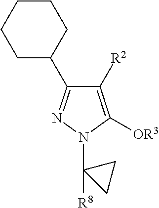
C1([R2])=C([OR3])N(C2([R8])CC2)N=C1C1CCCCC1
